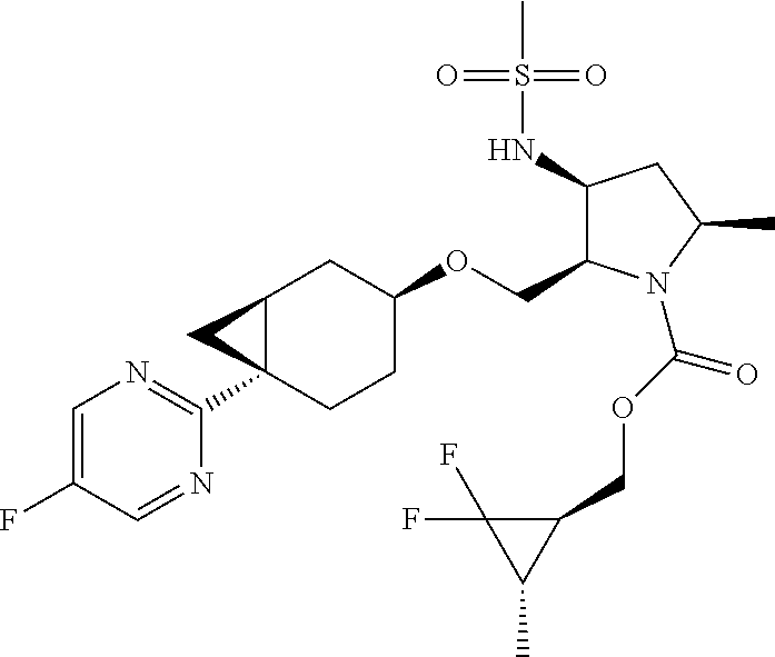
C1=C(F)C=NC(C23CCC(OCC4C(NS(C)(=O)=O)CC(C)N4C(OCC4C(F)(F)C4C)=O)CC2C3)=N1
